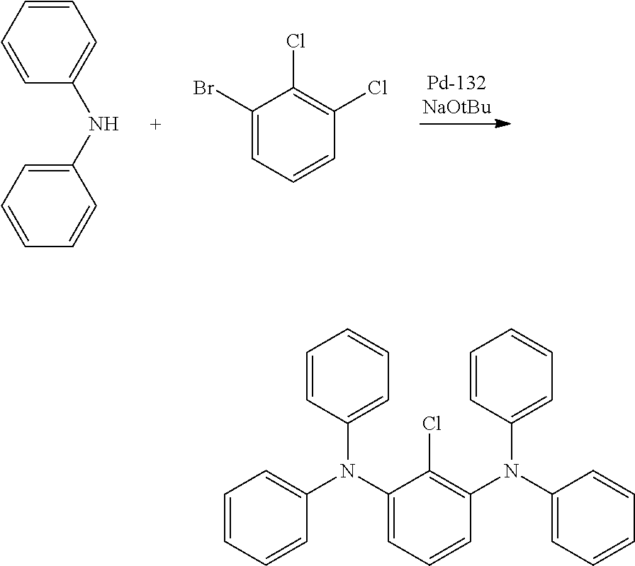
C1=CC=CC(NC2=CC=CC=C2)=C1.C1(Br)=CC=CC(Cl)=C1Cl.C1(N(C2=CC=CC=C2)C2=CC=CC=C2)=CC=CC(N(C2=CC=CC=C2)C2=CC=CC=C2)=C1Cl
